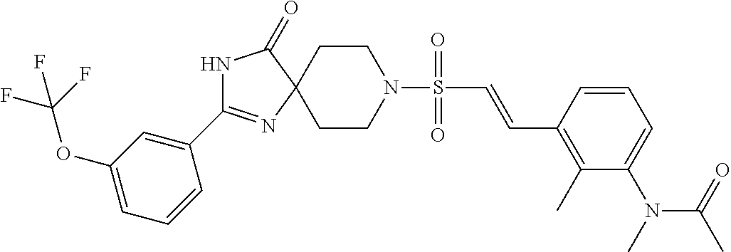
C1CN(S(=O)(C=CC2=C(C)C(N(C)C(C)=O)=CC=C2)=O)CCC12C(=O)NC(C1=CC(OC(F)(F)F)=CC=C1)=N2
